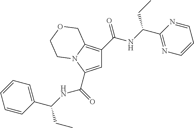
C1=C(C(=O)[HN]C(C2=CC=CC=C2)CC)N2C(=C1C(NC(C1=NC=CC=N1)CC)=O)COCC2
